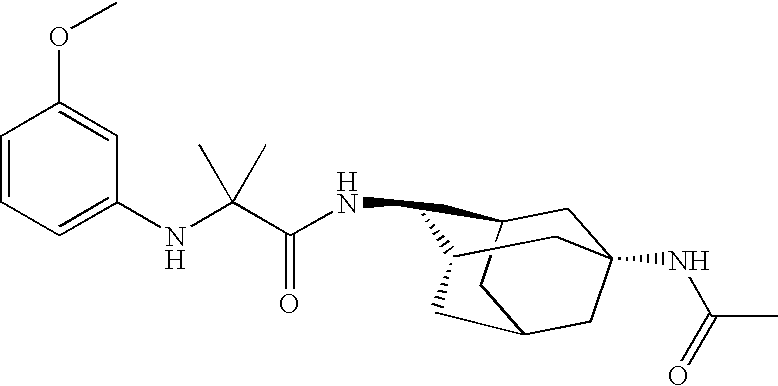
N(C1C2CC3(NC(=O)C)CC(CC1C3)C2)C(C(NC1=CC=CC(OC)=C1)(C)C)=O
